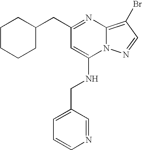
C1(CC2CCCCC2)=NC2=C(Br)C=NN2C(NCC2=CC=CN=C2)=C1
